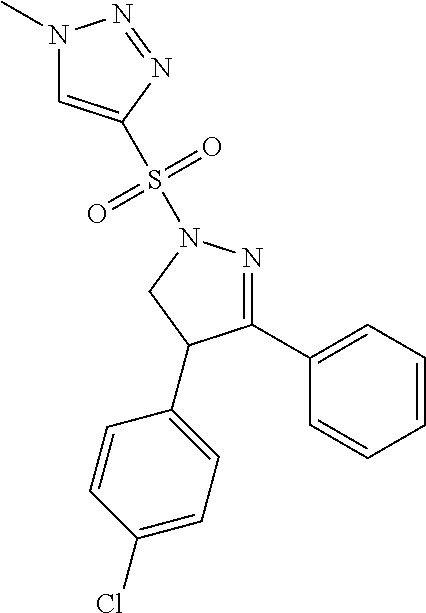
N1(C)C=C(S(N2N=C(C3=CC=CC=C3)C(C3=CC=C(Cl)C=C3)C2)(=O)=O)N=N1
